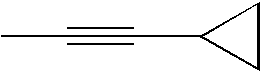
C1CC1C#CC
